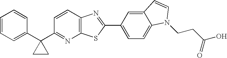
C1=CC=C(C2(C3=NC4=C(C=C3)N=C(C3=CC=C5C(=C3)C=CN5CCC(O)=O)S4)CC2)C=C1
